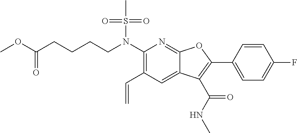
N(C1=C(C=C)C=C2C(=N1)OC(C1=CC=C(F)C=C1)=C2C(NC)=O)(S(C)(=O)=O)CCCCC(OC)=O
